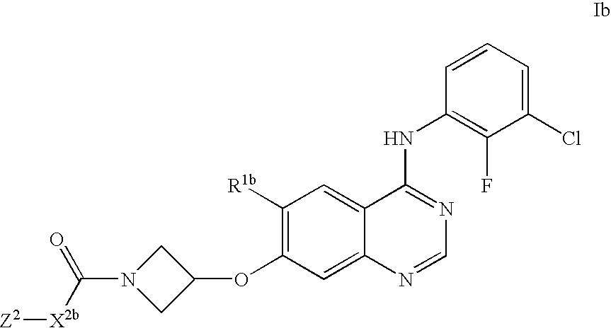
C1=CC=C(Cl)C(F)=C1NC1=NC=NC2=CC(OC3CN(C([X2b][Z2])=O)C3)=C([R1b])C=C12
